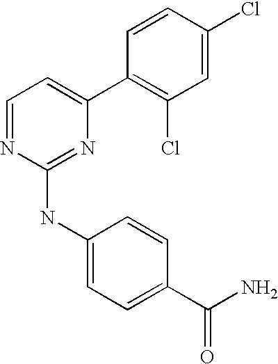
C1(C2=CC=NC(NC3=CC=C(C(N)=O)C=C3)=N2)=C(Cl)C=C(Cl)C=C1
